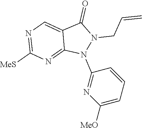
C12=CN=C([MeS])N=C1N(C1=NC([MeO])=CC=C1)N(CC=C)C2=O
